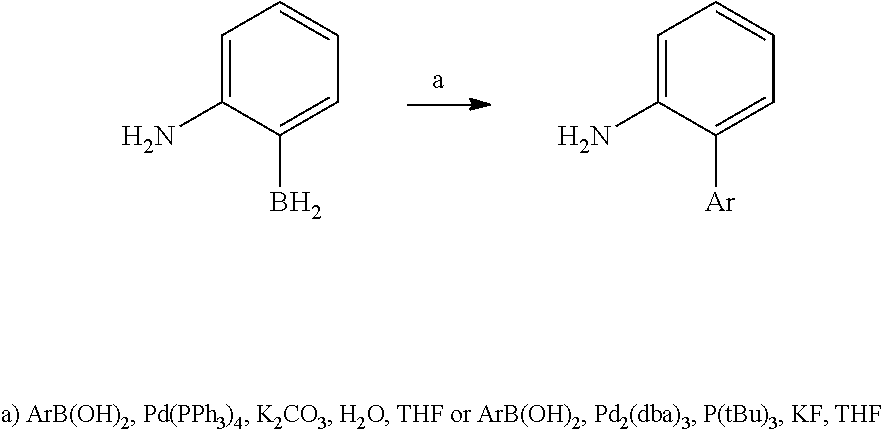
C1=C(N)C(B)=CC=C1.C1=C(N)C([Ar])=CC=C1
